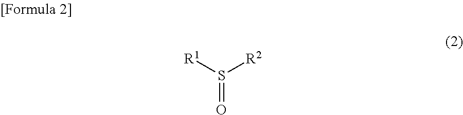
S([R2])([R1])=O
